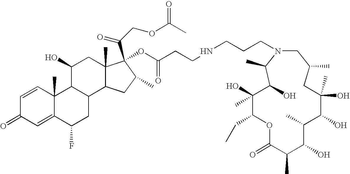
C1(C)(O)C(CC)OC(=O)C(C)C(O)C(C)C(O)C(C)(O)CC(C)CN(CCCNCCC(=O)OC2(C(COC(C)=O)=O)C3(C)C(C4CC(F)C5=CC(=O)C=CC5(C)C4C(O)C3)CC2C)C(C)C1O
